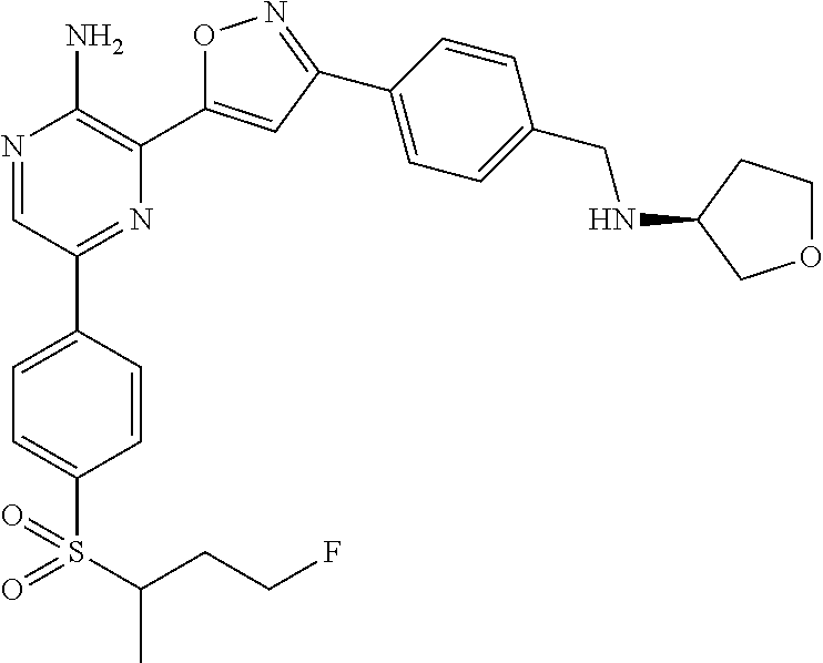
N1=CC(C2=CC=C(S(C(CCF)C)(=O)=O)C=C2)=NC(C2=CC(C3=CC=C(CNC4COCC4)C=C3)=NO2)=C1N
